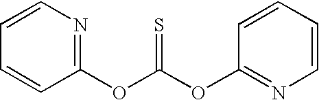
C1(OC(OC2=NC=CC=C2)=S)=NC=CC=C1
